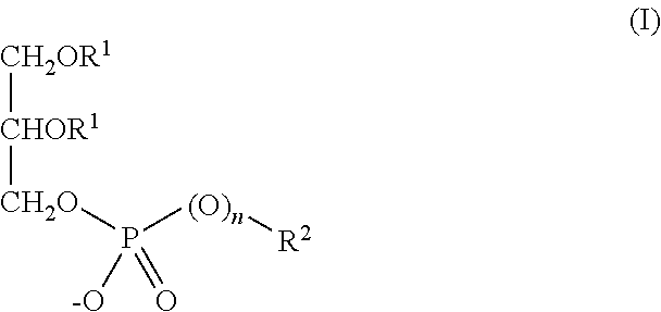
[CH2OR1][CHOR1][CH2O]P([(O)n][R2])([-O])=O
